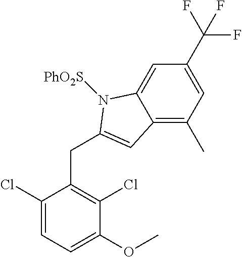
C1(OC)=CC=C(Cl)C(CC2=CC3=C(C)C=C(C(F)(F)F)C=C3N2[PhO2S])=C1Cl
